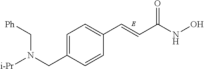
C(=CC(NO)=O)C1=CC=C(CN([i-Pr])C[Ph])C=C1
